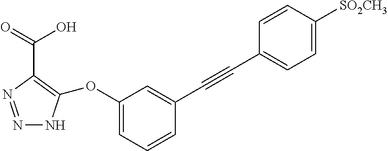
N1=NC(C(O)=O)=C(OC2=CC=CC(C#CC3=CC=C([SO2CH3])C=C3)=C2)N1
